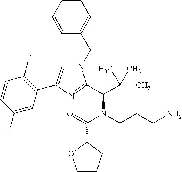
N1(CC2=CC=CC=C2)C=C(C2=C(F)C=CC(F)=C2)N=C1C(N(C(C1OCCC1)=O)CCCN)C(C)(C)C
